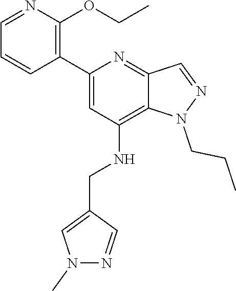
C1=NC(OCC)=C(C2=CC(NCC3=CN(C)N=C3)=C3C(=N2)C=NN3CCC)C=C1
